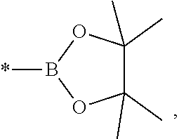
*B1OC(C)(C)C(C)(C)O1
